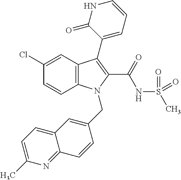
C1(Cl)=CC2=C(C=C1)N(CC1=CC3=CC=C(C)N=C3C=C1)C(C(NS(C)(=O)=O)=O)=C2C1=CC=CNC1=O
